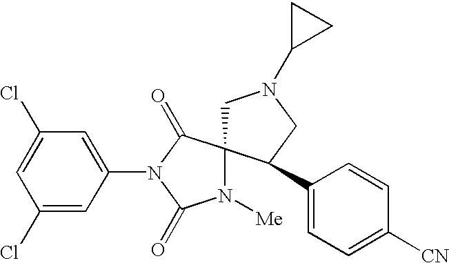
C1(Cl)=CC(N2C(=O)C3(N([Me])C2=O)CN(C2CC2)CC3C2=CC=C([CN])C=C2)=CC(Cl)=C1
